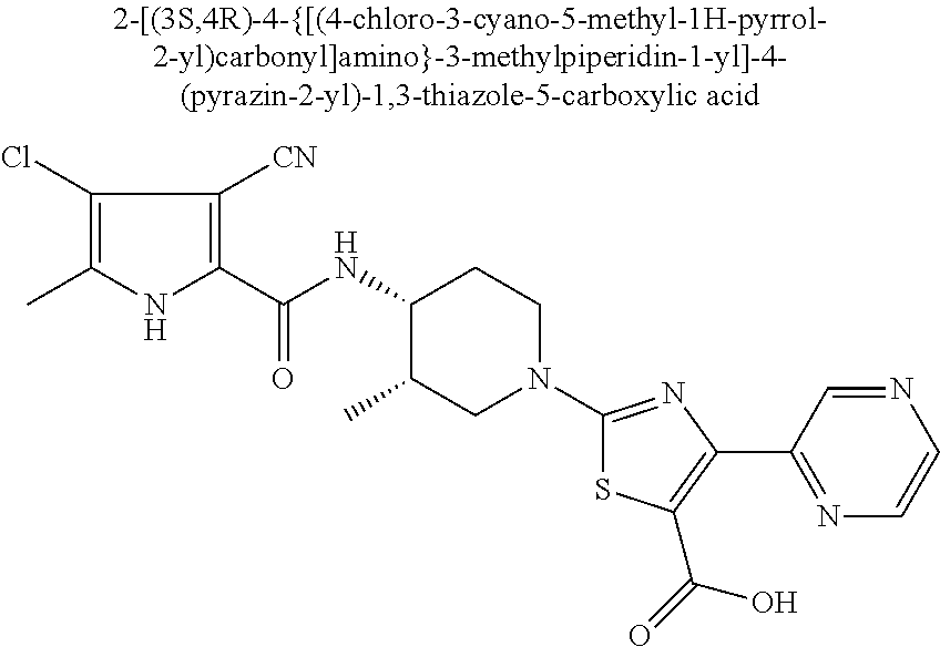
C1(NC(C2=C([CN])C(Cl)=C(C)N2)=O)C(C)CN(C2=NC(C3=NC=CN=C3)=C(C(=O)O)S2)CC1
